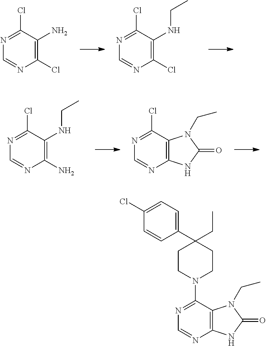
C1(Cl)=NC=NC(Cl)=C1N.C1(Cl)=NC=NC(Cl)=C1NCC.C1(Cl)=NC=NC(N)=C1NCC.C1(Cl)=NC=NC2=C1N(CC)C(=O)N2.C12=C(C(N3CCC(CC)(C4=CC=C(Cl)C=C4)CC3)=NC=N1)N(CC)C(=O)N2
